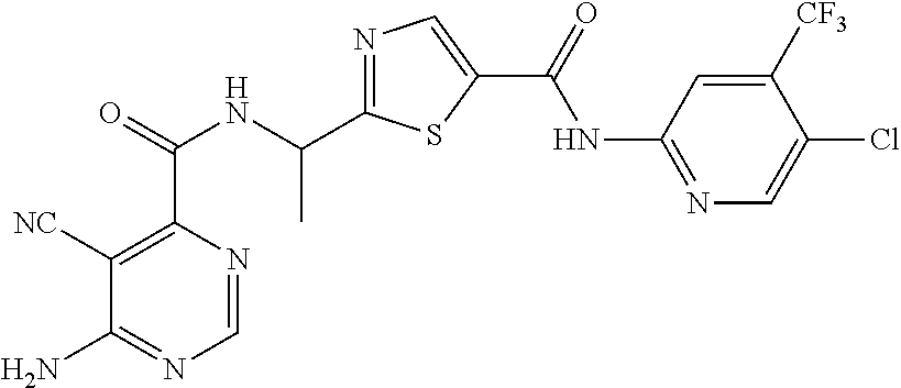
N1=C(C(NC(C2=C([NC])C(N)=NC=N2)=O)C)SC(C(=O)NC2=NC=C(Cl)C([CF3])=C2)=C1
